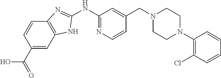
C12=C(C=C(C(=O)O)C=C1)NC(NC1=NC=CC(CN3CCN(C4=C(Cl)C=CC=C4)CC3)=C1)=N2
